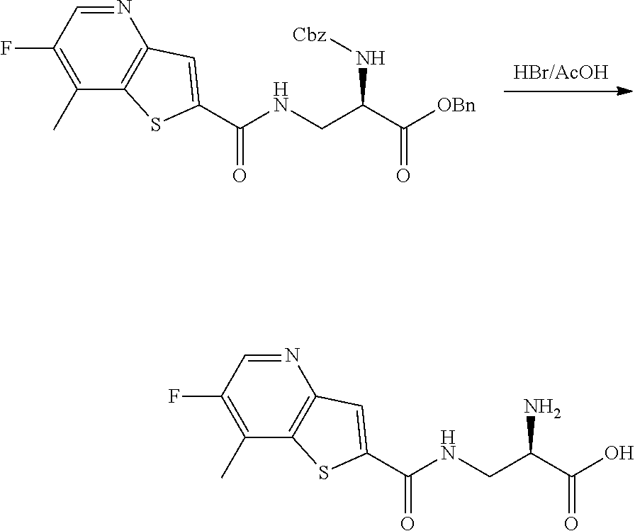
N1=CC(F)=C(C)C2=C1C=C(C(=O)NCC(N[Cbz])C([OBn])=O)S2.N1=CC(F)=C(C)C2=C1C=C(C(=O)NCC(N)C(O)=O)S2
